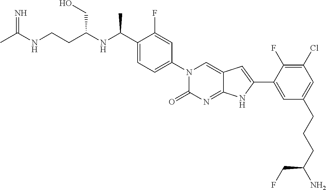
CC(NCCC(NC(C1=CC=C(N2C(=O)N=C3C(=C2)C=C(C2=CC(CCCC(N)CF)=CC(Cl)=C2F)N3)C=C1F)C)CO)=N
